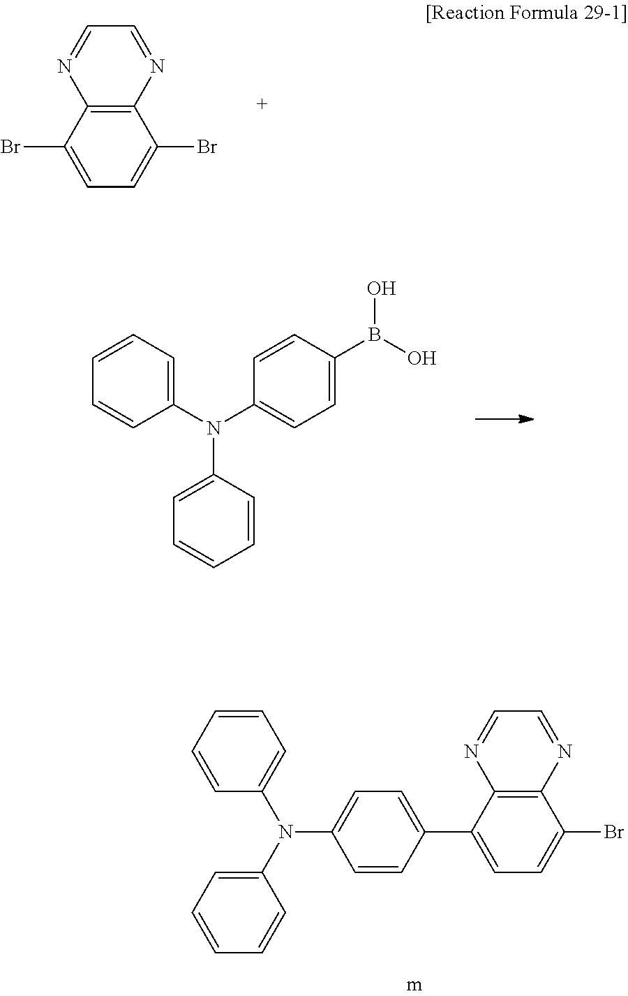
C12=C(C(Br)=CC=C1Br)N=CC=N2.C1(N(C2=CC=CC=C2)C2=CC=C(B(O)O)C=C2)=CC=CC=C1.C12=C(C(C3=CC=C(N(C4=CC=CC=C4)C4=CC=CC=C4)C=C3)=CC=C1Br)N=CC=N2
